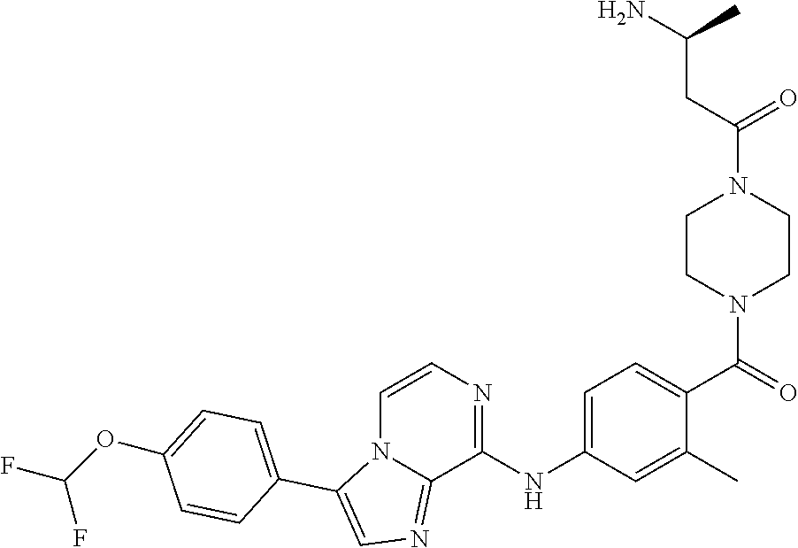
NC(C)CC(N1CCN(C(=O)C2=CC=C(NC3=NC=CN4C3=NC=C4C3=CC=C(OC(F)F)C=C3)C=C2C)CC1)=O
